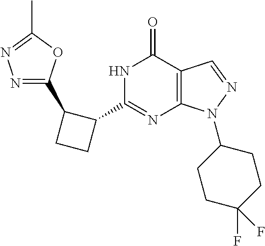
C12=C(N(C3CCC(F)(F)CC3)N=C1)N=C(C1C(C3=NN=C(C)O3)CC1)NC2=O
